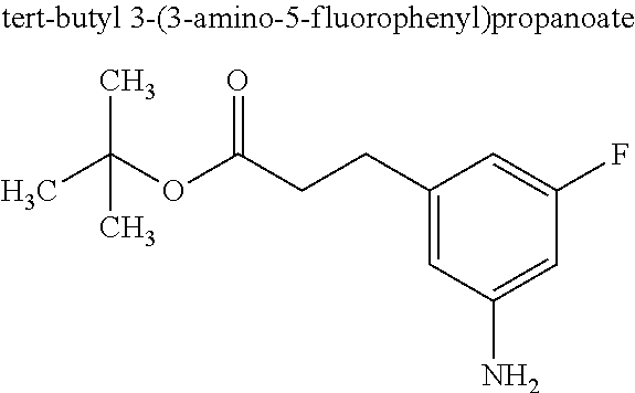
CC(OC(CCC1=CC(N)=CC(F)=C1)=O)(C)C
